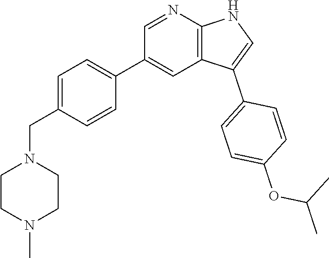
C1=C(CN2CCN(C)CC2)C=CC(C2=CC3=C(N=C2)NC=C3C2=CC=C(OC(C)C)C=C2)=C1
